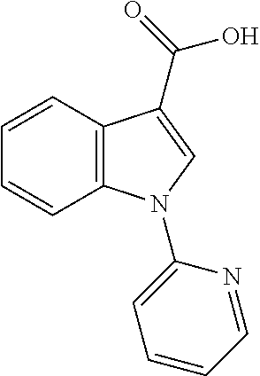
C1=CC2=C(C=C1)C(C(=O)O)=CN2C1=CC=CC=N1
